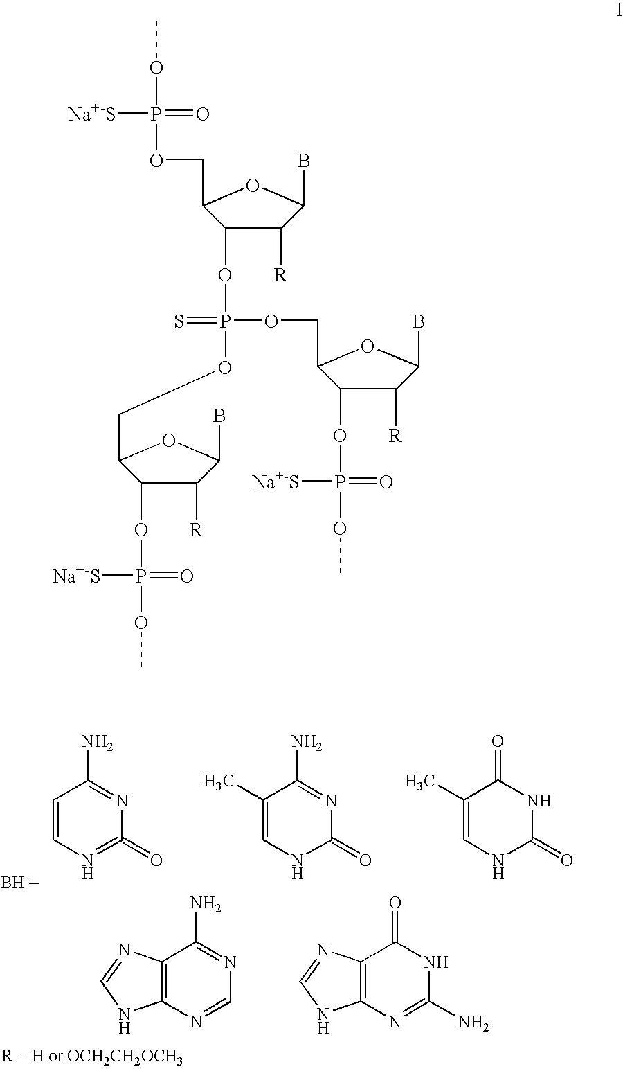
C1=CN=C(=O)N=C1N.C1(C)=CNC(=O)N=C1N.C1(C)=CNC(=O)NC1=O.C12=C(N=CN=C1N)NC=N2.C12=C(N=C(N)NC1=O)NC=N2.O(P(OC1C([R])C(B)OC1COP(=O)([Na+-S])OC)(=S)OCC1C(OP(=O)([Na+-S])OC)C([R])C(B)O1)CC1C(OP(=O)([Na+-S])OC)C([R])C(B)O1
